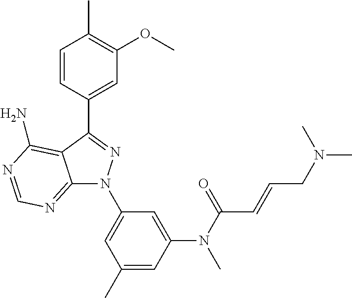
C12=NC=NC(N)=C1C(C1=CC(OC)=C(C)C=C1)=NN2C1=CC(C)=CC(N(C(=O)C=CCN(C)C)C)=C1
